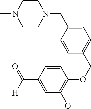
C1=C(C([H])=O)C=CC(OCC2=CC=C(CN3CCN(C)CC3)C=C2)=C1OC
